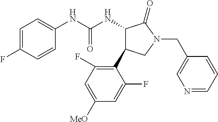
C1(NC(NC2C(C3=C(F)C=C([OMe])C=C3F)CN(CC3=CN=CC=C3)C2=O)=O)=CC=C(F)C=C1
